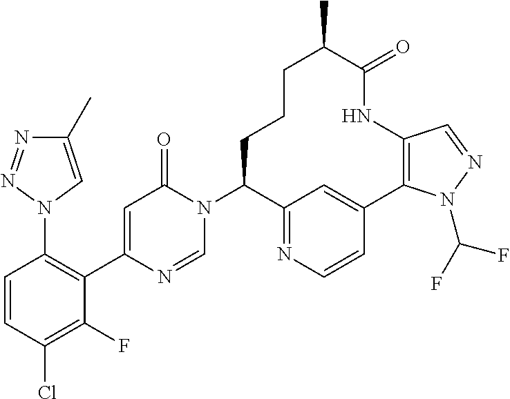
C1(N2C=NC(C3=C(N4C=C(C)N=N4)C=CC(Cl)=C3F)=CC2=O)C2=NC=CC(=C2)C2=C(NC(=O)C(C)CCC1)C=NN2C(F)F
